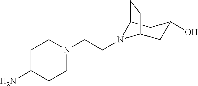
C1C(N)CCN(CCN2C3CC(O)CC2CC3)C1
